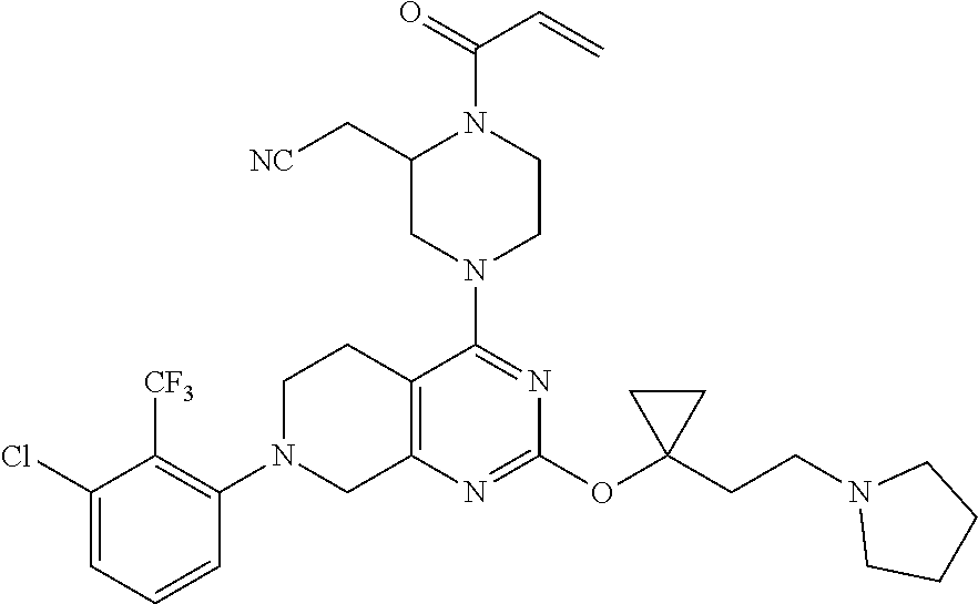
C1(Cl)=CC=CC(N2CC3=C(CC2)C(N2CCN(C(=O)C=C)C(C[NC])C2)=NC(OC2(CCN4CCCC4)CC2)=N3)=C1[CF3]
